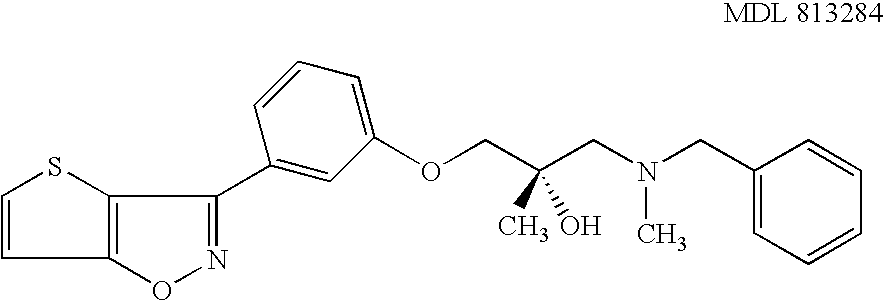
C1=CC2=C(S1)C(C1=CC(OCC(CN(CC3=CC=CC=C3)C)(C)O)=CC=C1)=NO2
